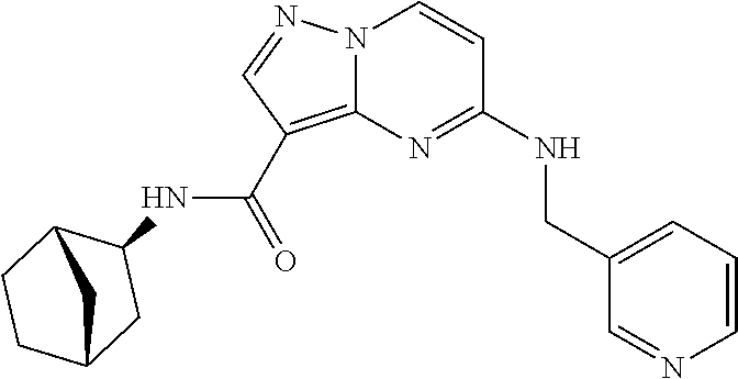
C1=CN=CC(CNC2=NC3=C(C(=O)NC4CC5CCC4C5)C=NN3C=C2)=C1
